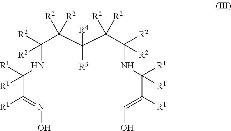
C(C(C(C(C(NC(C([R1])=CO)([R1])[R1])([R2])[R2])([R2])[R2])([R4])[R3])([R2])[R2])(NC(C(=NO)[R1])([R1])[R1])([R2])[R2]
